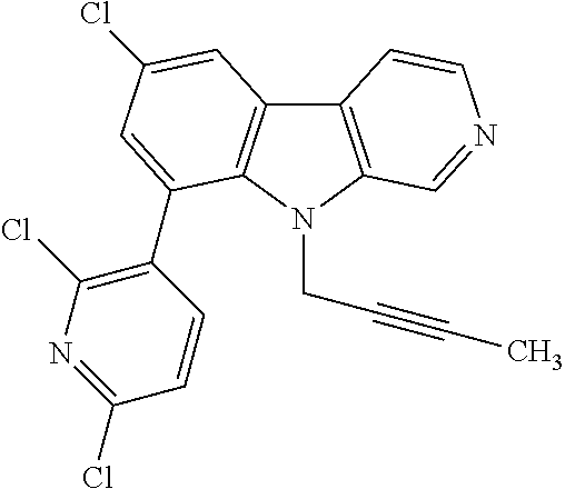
C12=C(N(CC#CC)C3=C1C=C(Cl)C=C3C1=C(Cl)N=C(Cl)C=C1)C=NC=C2
